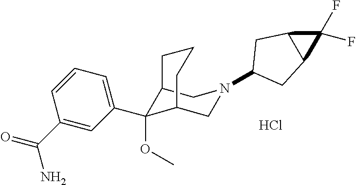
C(C1=CC(C2(OC)C3CN(C4CC5C(C4)C5(F)F)CC2CCC3)=CC=C1)(N)=O.Cl
